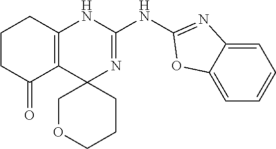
C1CC(=O)C2=C(C1)NC(NC1=NC3=CC=CC=C3O1)=NC21COCCC1
